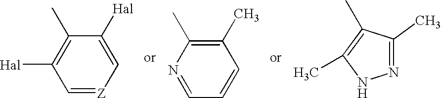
C1([Hal])=C[Z]=CC([Hal])=C1C.C1(C)=C(C)N=CC=C1.N1=C(C)C(C)=C(C)N1
